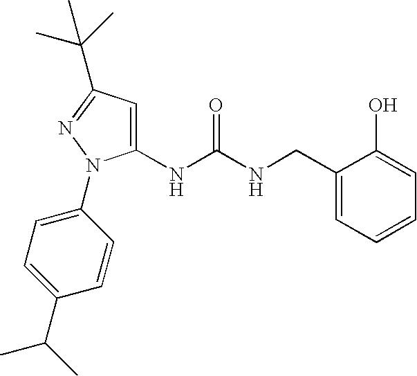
C1(NC(NCC2=CC=CC=C2O)=O)=CC(C(C)(C)C)=NN1C1=CC=C(C(C)C)C=C1
